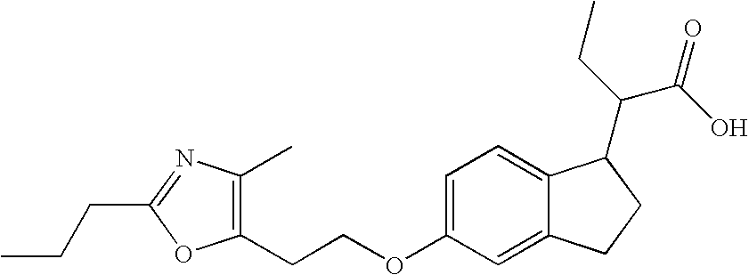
C1(CCOC2=CC=C3C(=C2)CCC3C(CC)C(O)=O)=C(C)N=C(CCC)O1
